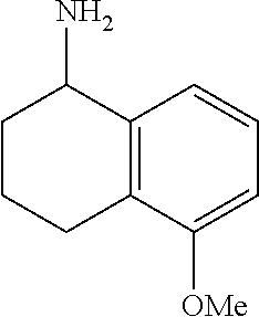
C12=C(C([OMe])=CC=C1)CCCC2N
